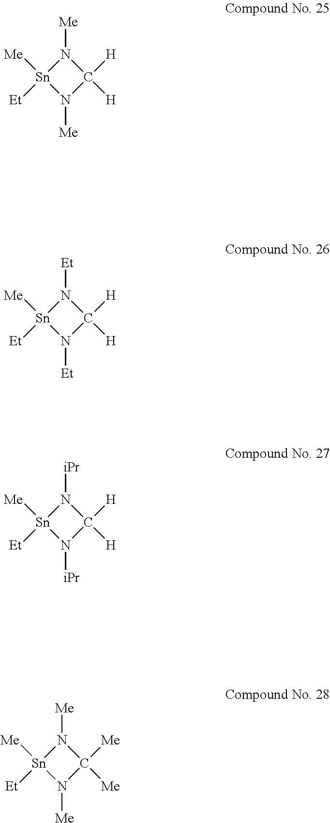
[Sn]1([Me])([Et])N([Me])C([H])([H])N1[Me].[Sn]1([Me])([Et])N([Et])C([H])([H])N1[Et].[Sn]1([Me])([Et])N([iPr])C([H])([H])N1[iPr].[Sn]1([Me])([Et])N([Me])C([Me])([Me])N1[Me]
